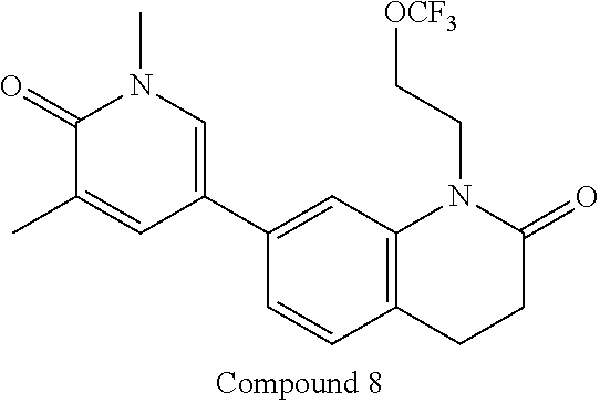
C1=CC2=C(C=C1C1=CN(C)C(=O)C(C)=C1)N(CC[OCF3])C(=O)CC2
